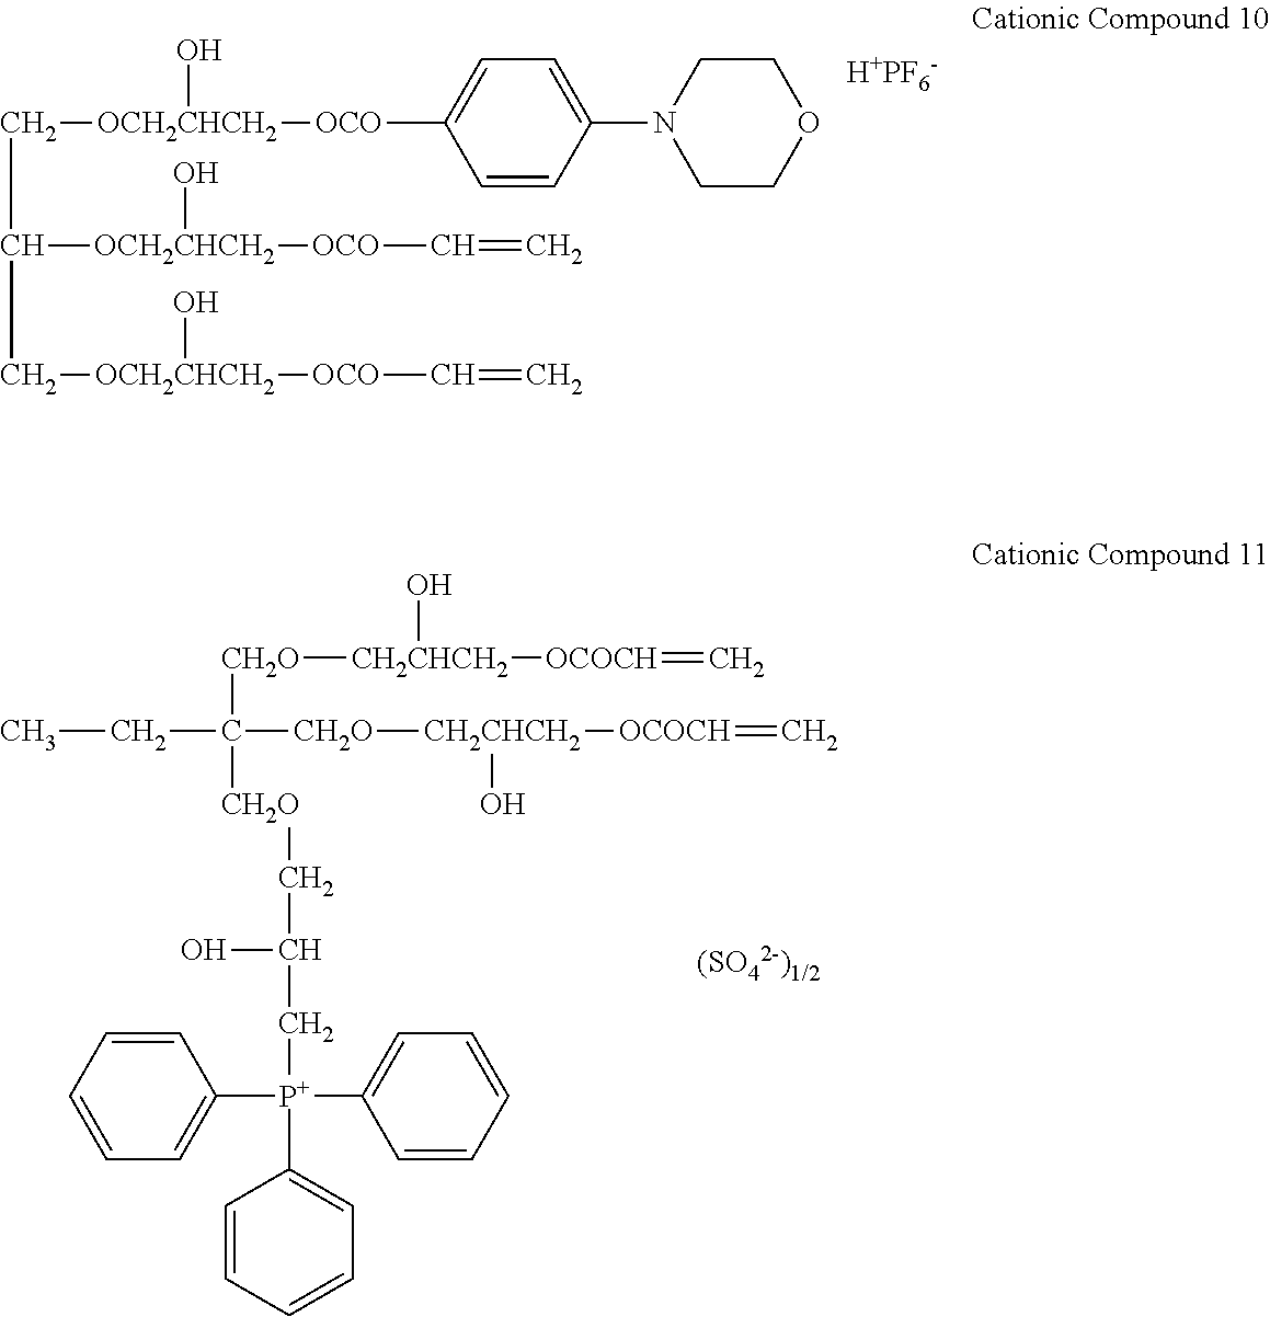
C([OCH2CHCH2]([OCO]C1=CC=C(N2CCOCC2)C=C1)O)C([OCH2CHCH2]([OCO]C=C)O)C[OCH2CHCH2]([OCO]C=C)O.[H+PF6-].[CH2O](C([CH2O][CH2CHCH2]([OCOCH]=C)O)(CC)[CH2O]CC(O)C[P+](C1=CC=CC=C1)(C1=CC=CC=C1)C1=CC=CC=C1)[CH2CHCH2]([OCOCH]=C)O
